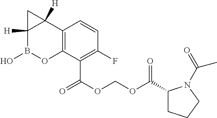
C12=C(C(C(OCOC(C3CCCN3C(C)=O)=O)=O)=C(F)C=C1)OB(O)C1([H])C2([H])C1
